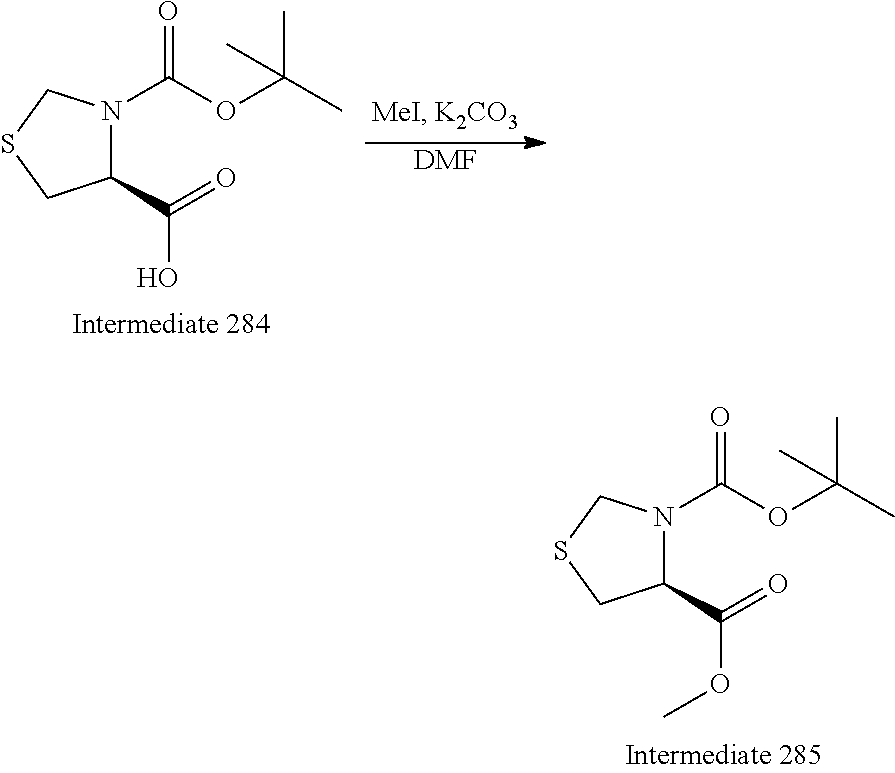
C1(C(O)=O)N(C(OC(C)(C)C)=O)CSC1.[DMF].C1(C(OC)=O)N(C(OC(C)(C)C)=O)CSC1
